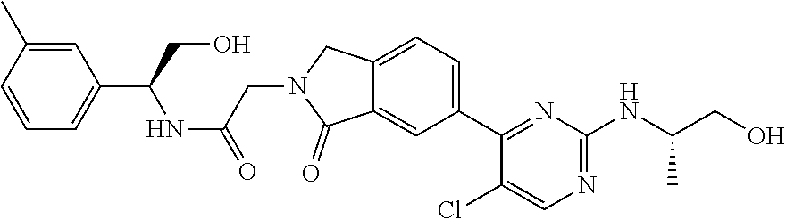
C12=CC(C3=NC(NC(CO)C)=NC=C3Cl)=CC=C1CN(CC(NC(C1=CC=CC(C)=C1)CO)=O)C2=O
